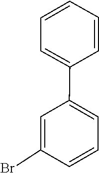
BrC1=CC(C2=CC=CC=C2)=CC=C1
